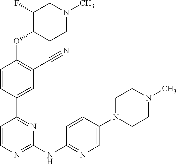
O(C1=C(C#N)C=C(C2=NC(NC3=NC=C(N4CCN(C)CC4)C=C3)=NC=C2)C=C1)C1CCN(C)CC1F
